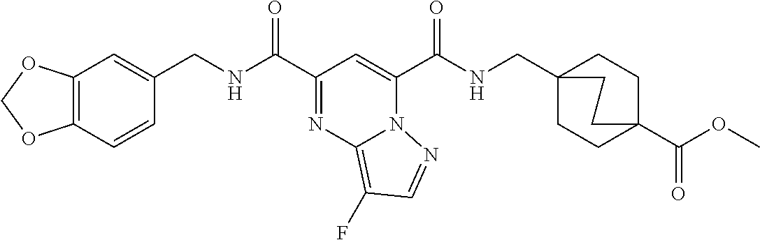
C12=C(C=CC(CNC(C3=NC4=C(F)C=NN4C(C(NCC45CCC(C(OC)=O)(CC4)CC5)=O)=C3)=O)=C1)OCO2
